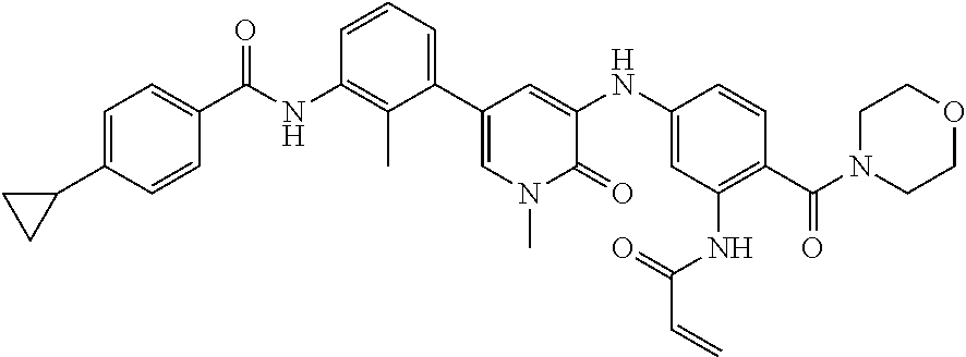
C1=C(C2CC2)C=CC(C(NC2=C(C)C(C3=CN(C)C(=O)C(NC4=CC(NC(C=C)=O)=C(C(N5CCOCC5)=O)C=C4)=C3)=CC=C2)=O)=C1
